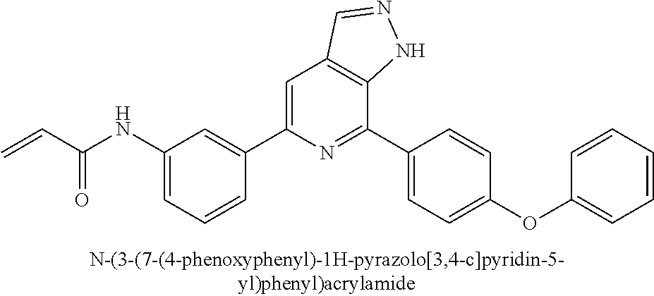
C1(NC(C=C)=O)=CC=CC(C2=CC3=C(C(C4=CC=C(OC5=CC=CC=C5)C=C4)=N2)NN=C3)=C1
